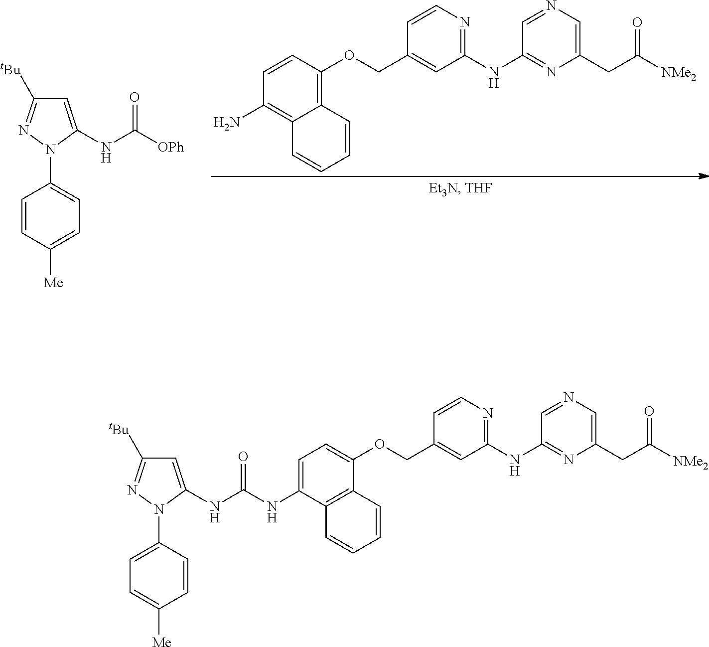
C1=CC(OCC2=CC(NC3=NC(CC(=O)[NMe2])=CN=C3)=NC=C2)=C2C(=C1N)C=CC=C2.C1=C(NC([OPh])=O)N(C2=CC=C([Me])C=C2)N=C1[tBu].C1=C(NC(NC2=CC([tBu])=NN2C2=CC=C([Me])C=C2)=O)C2=C(C(OCC3=CC(NC4=NC(CC(=O)[NMe2])=CN=C4)=NC=C3)=C1)C=CC=C2
